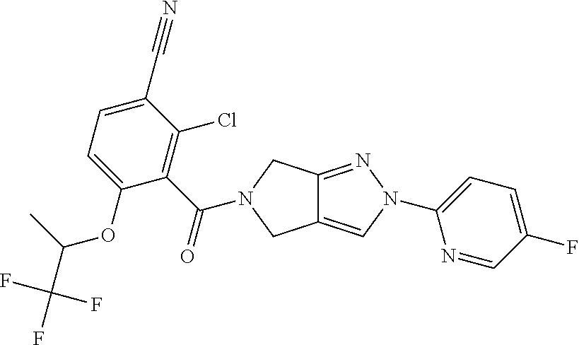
N1(C2=CC=C(F)C=N2)N=C2C(=C1)CN(C(C1=C(Cl)C(C#N)=CC=C1OC(C(F)(F)F)C)=O)C2
